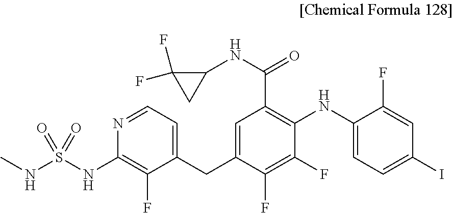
N1=CC=C(CC2=CC(C(NC3C(F)(F)C3)=O)=C(NC3=CC=C(I)C=C3F)C(F)=C2F)C(F)=C1NS(NC)(=O)=O
